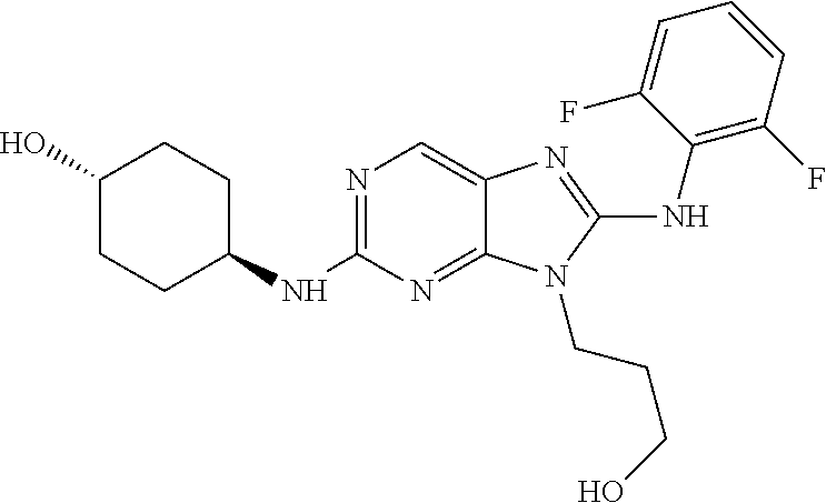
C1(O)CCC(NC2=NC=C3C(=N2)N(CCCO)C(NC2=C(F)C=CC=C2F)=N3)CC1
